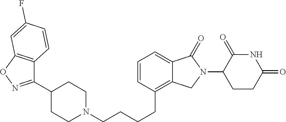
C(CCC1=C2C(=CC=C1)C(=O)N(C1C(=O)NC(=O)CC1)C2)CN1CCC(C2=NOC3=C2C=CC(F)=C3)CC1
